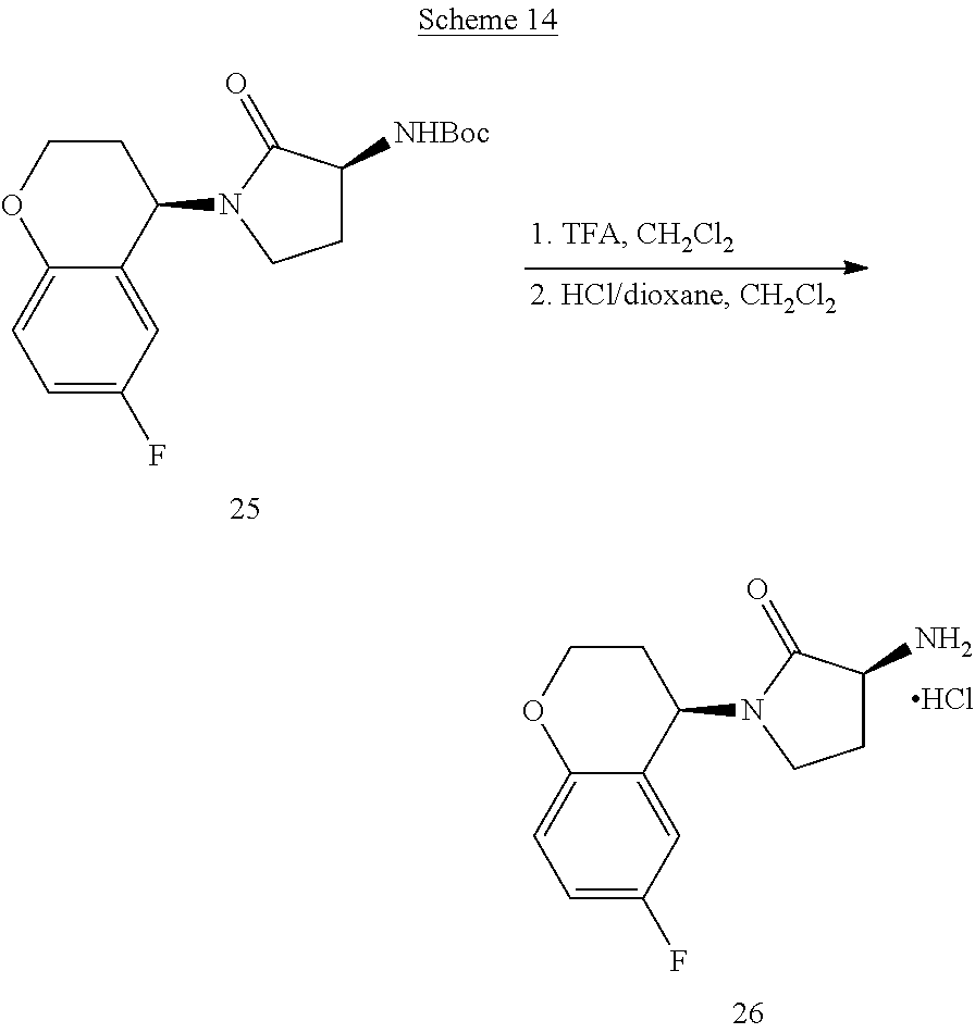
C1=C(F)C=C2C(=C1)OCCC2N1CCC([NHBoc])C1=O.C1=C(F)C=C2C(=C1)OCCC2N1CCC(N)C1=O.Cl
